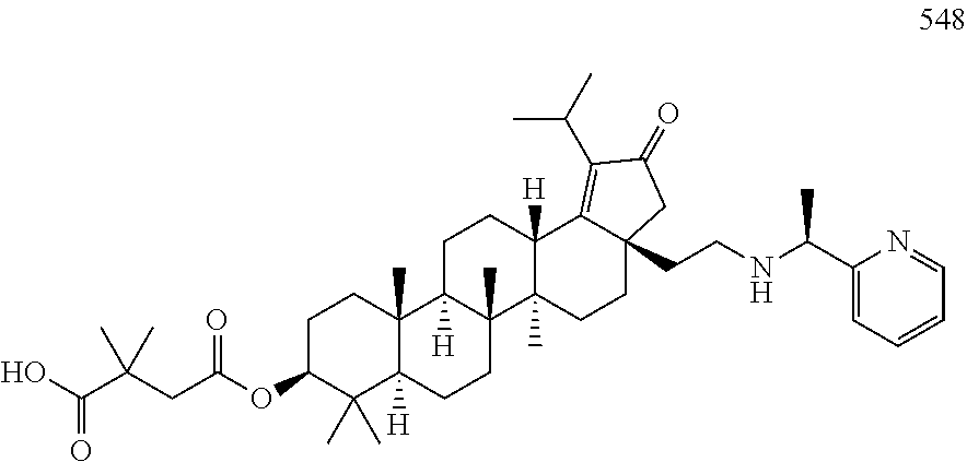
C1C(OC(CC(C(O)=O)(C)C)=O)C(C)(C)C2([H])C(C)(C1)C1([H])C(C)(CC2)C2(C)C([H])(CC1)C1=C(C(C)C)C(=O)CC1(CCNC(C1=CC=CC=N1)C)CC2
